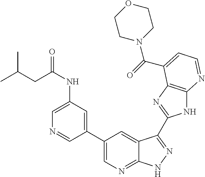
C1(C2=CN=C3C(=C2)C(C2=NC4=C(N2)N=CC=C4C(=O)N2CCOCC2)=NN3)=CC(NC(CC(C)C)=O)=CN=C1
